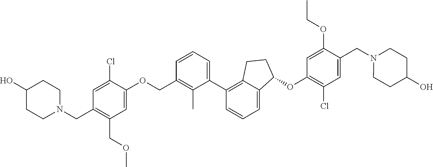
C1=C(OCC2=C(C)C(C3=C4C(=CC=C3)C(OC3=C(Cl)C=C(CN5CCC(O)CC5)C(OCC)=C3)CC4)=CC=C2)C(Cl)=CC(CN2CCC(O)CC2)=C1COC
